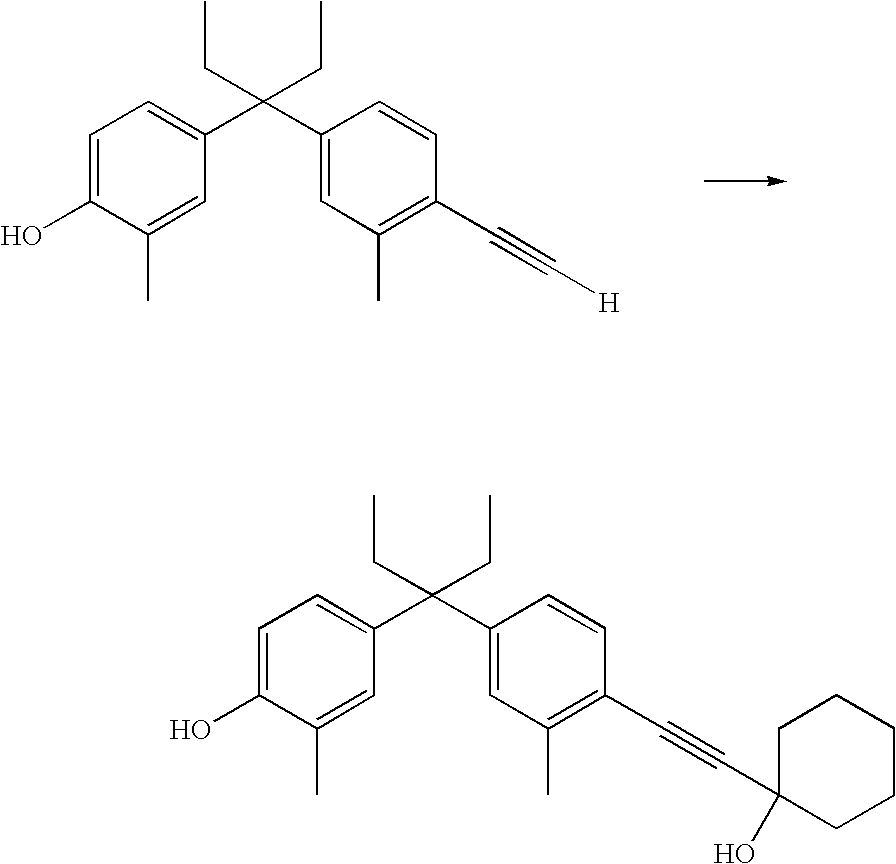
C1=C(O)C(C)=CC(C(C2=CC(C)=C(C#C[H])C=C2)(CC)CC)=C1.C1=C(O)C(C)=CC(C(C2=CC(C)=C(C#CC3(O)CCCCC3)C=C2)(CC)CC)=C1
